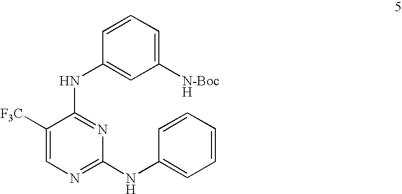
N(C1=NC(NC2=CC=CC=C2)=NC=C1[F3C])C1=CC([N-BocH])=CC=C1
